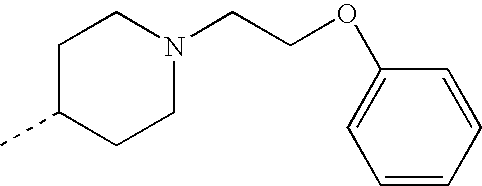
C1(OCCN2CCC(C)CC2)=CC=CC=C1
